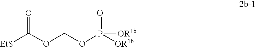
[EtS]C(OCOP([OR1b])(=O)[OR1b])=O
